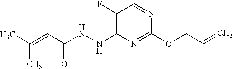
C(OC1=NC(NNC(=O)C=C(C)C)=C(F)C=N1)C=C
